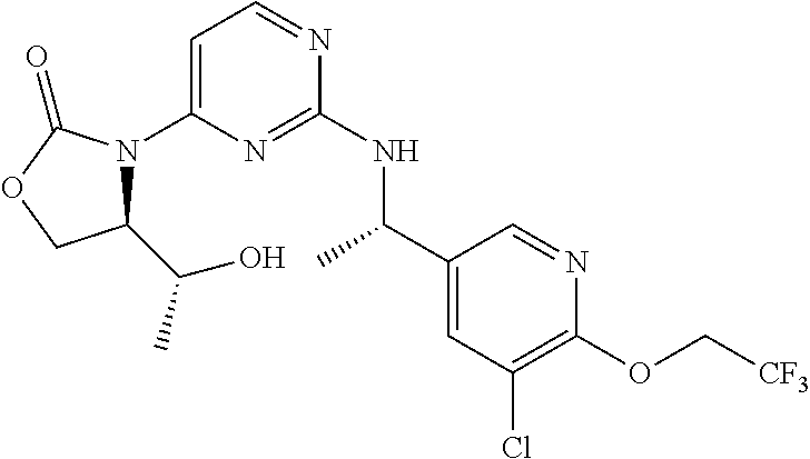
C1=C(N2C(C(C)O)COC2=O)N=C(NC(C2=CC(Cl)=C(OC[CF3])N=C2)C)N=C1
